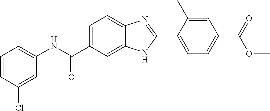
C1(NC(C2=CC=C3C(=C2)NC(C2=CC=C(C(=O)OC)C=C2C)=N3)=O)=CC=CC(Cl)=C1
